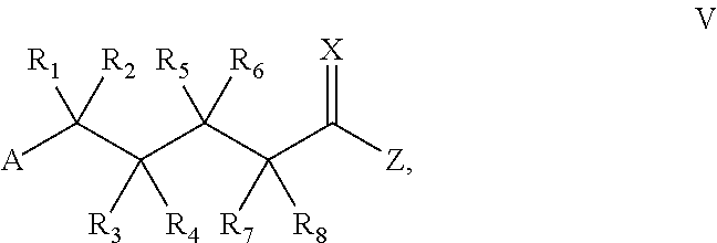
[A]C(C(C(C(C([Z])=[X])([R7])[R8])([R5])[R6])([R4])[R3])([R1])[R2]
